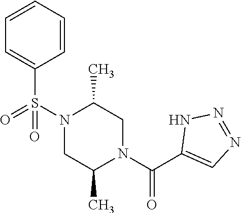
C1=CC=CC=C1S(N1CC(C)N(C(C2=CN=NN2)=O)CC1C)(=O)=O
